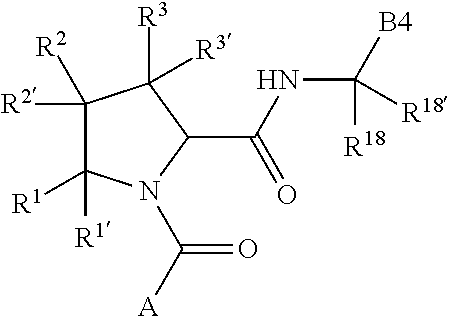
C1([R2])([R2])C([R1])([R1])N(C([A])=O)C(C(NC([B4])([R18])[R18])=O)C1([R3])[R3]
